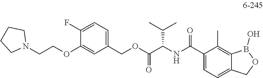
C1(COC(C(NC(C2=CC=C3C(=C2C)B(O)OC3)=O)C(C)C)=O)=CC=C(F)C(OCCN2CCCC2)=C1
